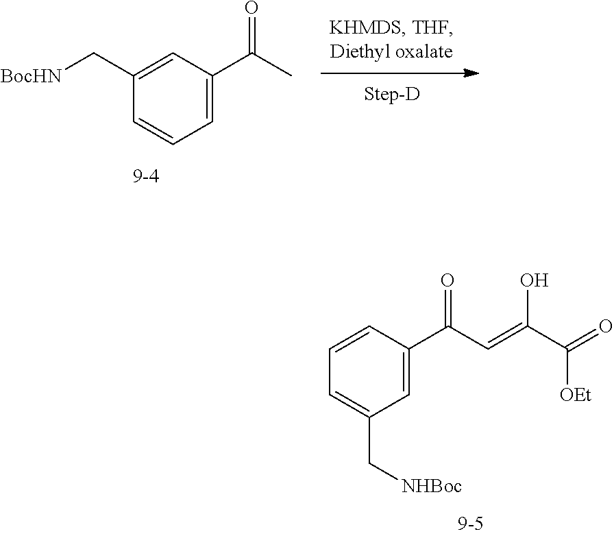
C1=C(C[NHBoc])C=C(C(C=C(C(=O)[OEt])O)=O)C=C1.C1=CC=C(C(C)=O)C=C1C[BocHN]
